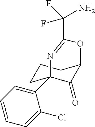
C1(C23CCCC(C2=O)OC(C(N)(F)F)=N3)=CC=CC=C1Cl
